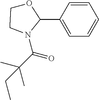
N1(C(C(C)(C)CC)=O)C(C2=CC=CC=C2)OCC1
